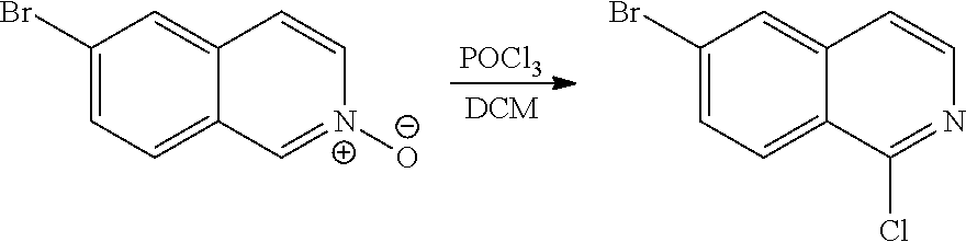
C1(Br)=CC=C2C(=C1)C=C[N+]([O-])=C2.[POCl3].C1(Br)=CC=C2C(=C1)C=CN=C2Cl
